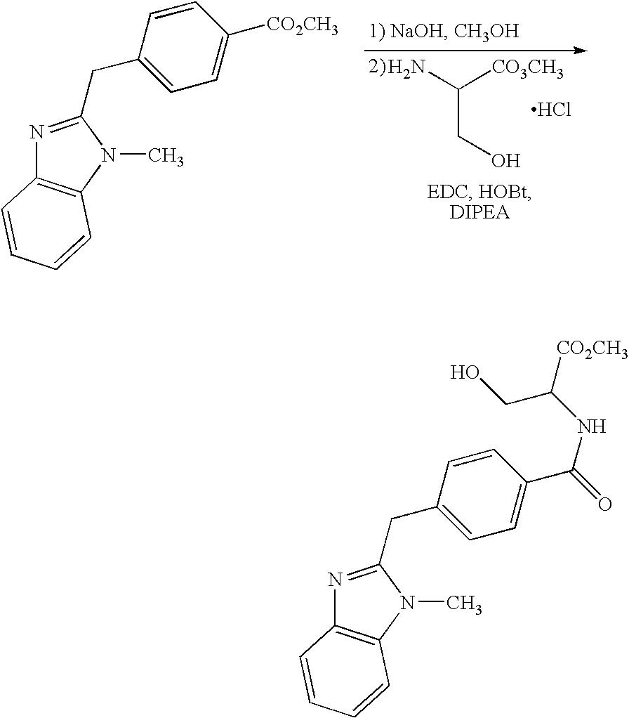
C(C(N)[CO3CH3])O.Cl.N1=C(CC2=CC=C([CO2CH3])C=C2)N(C)C2=C1C=CC=C2.N1=C(CC2=CC=C(C(=O)NC(CO)[CO2CH3])C=C2)N(C)C2=C1C=CC=C2
